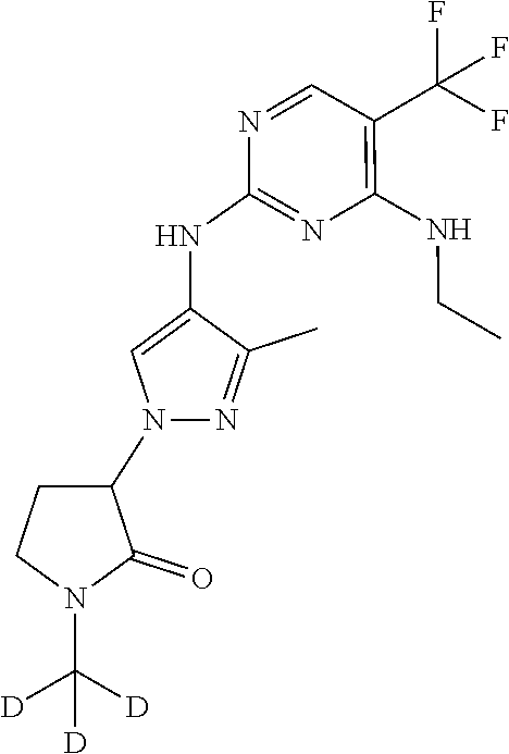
N1=CC(C(F)(F)F)=C(NCC)N=C1NC1=CN(C2CCN(C([D])([D])[D])C2=O)N=C1C
